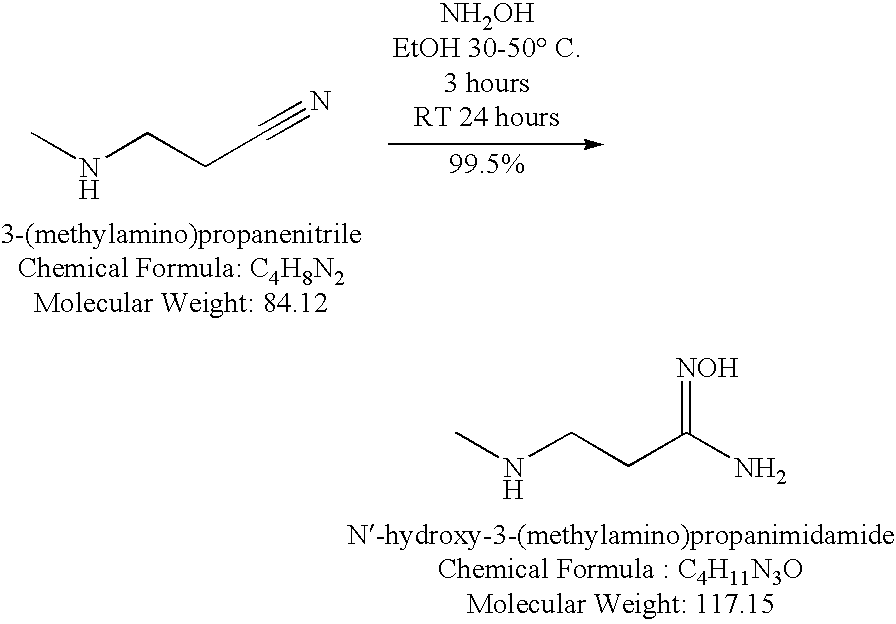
CNCCC#N.CNCCC(N)=[NOH]
